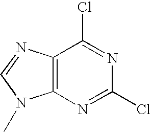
C12=C(N=CN1C)C(Cl)=NC(Cl)=N2
